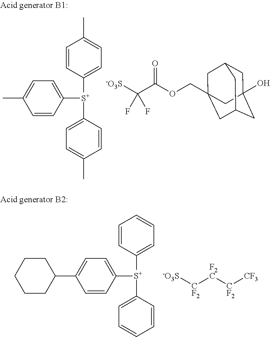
CC1=CC=C([S+](C2=CC=C(C)C=C2)C2=CC=C(C)C=C2)C=C1.[-O3S]C(C(OCC12CC3CC(O)(CC(C1)C3)C2)=O)(F)F.C1CC(C2=CC=C([S+](C3=CC=CC=C3)C3=CC=CC=C3)C=C2)CCC1.[-O3S][CF2][F2C][CF2][CF3]
